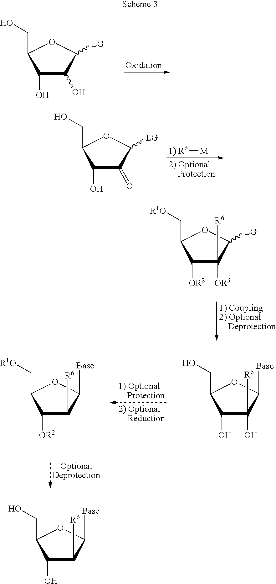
C1(O)C(O)C([LG])OC1CO.[1) R6][M].C1(O)C(=O)C([LG])OC1CO.C1([OR2])C([OR3])([R6])C([LG])OC1C[R1O].C1(O)C(O)([R6])C([Base])OC1CO.C1([OR2])C([R6])C([Base])OC1C[R1O].C1(O)C([R6])C([Base])OC1CO
